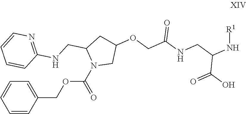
C1=CC(COC(N2CC(OCC(=O)NCC(N[R1])C(=O)O)CC2CNC2=NC=CC=C2)=O)=CC=C1
